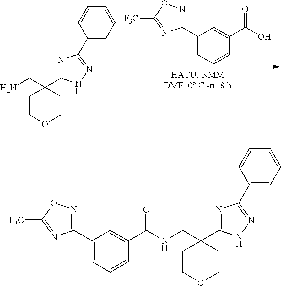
C1(C2=NOC([F3C])=N2)=CC=CC(C(O)=O)=C1.C1COCCC1(CN)C1=NC(C2=CC=CC=C2)=NN1.C1COCCC1(CNC(C1=CC(C2=NOC([F3C])=N2)=CC=C1)=O)C1=NC(C2=CC=CC=C2)=NN1
